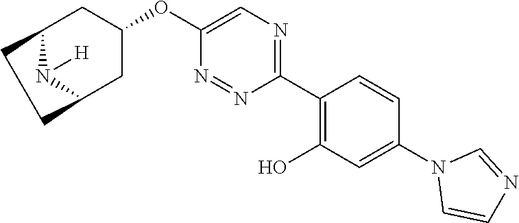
C1(C2=C(O)C=C(N3C=CN=C3)C=C2)=NC=C(OC2CC3N([H])C(C2)CC3)N=N1
